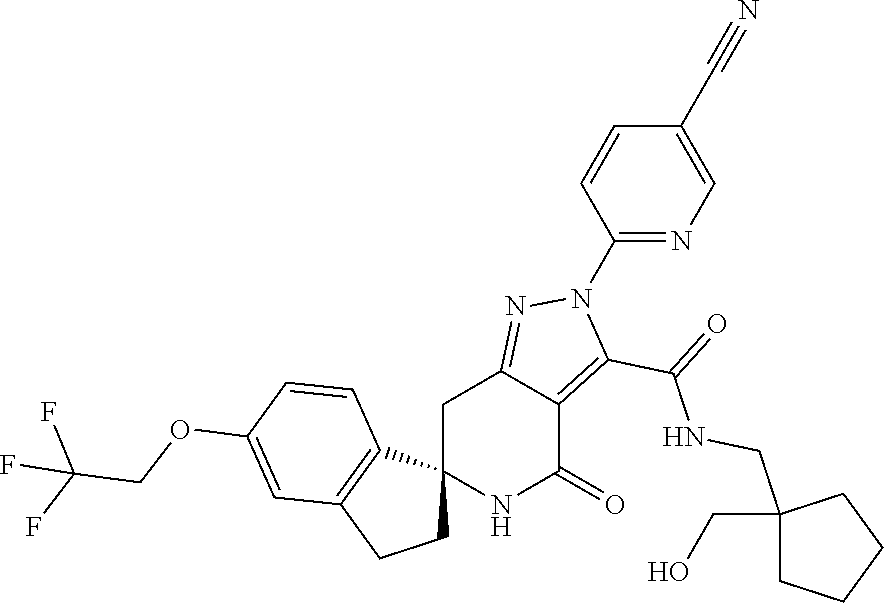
C12(NC(=O)C3=C(C(=O)NCC4(CO)CCCC4)N(C4=NC=C(C#N)C=C4)N=C3C1)CCC1=C2C=CC(OCC(F)(F)F)=C1
